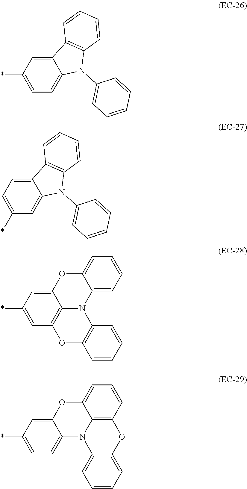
C1=C2C(=CC=C1*)N(C1=CC=CC=C1)C1=C2C=CC=C1.C1=C2C(=CC(*)=C1)N(C1=CC=CC=C1)C1=C2C=CC=C1.C1=C2C3=C(C=C1*)OC1=C(N3C3=CC=CC=C3O2)C=CC=C1.C1=C2C(=CC=C1*)N1C3=C(C=CC=C3O2)OC2=CC=CC=C12
